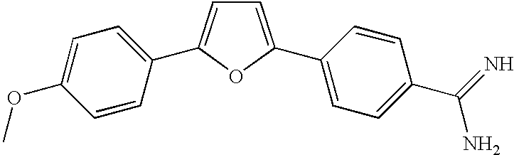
C1=C(C2=CC=C(C(=N)N)C=C2)OC(C2=CC=C(OC)C=C2)=C1
